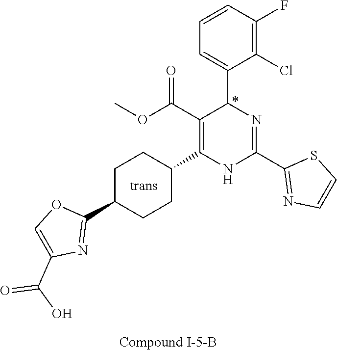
C1(F)=C(Cl)C(C2N=C(C3=NC=CS3)NC(C3CCC(C4=NC(C(O)=O)=CO4)CC3)=C2C(OC)=O)=CC=C1
